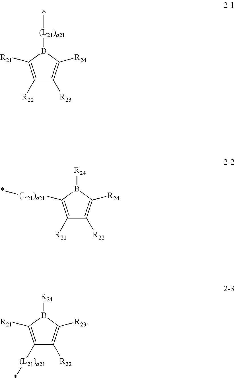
C1([R22])=C([R21])B([(L21)a21]*)C([R24])=C1[R23].C1([R21])=C([(L21)a21]*)B([R24])C([R24])=C1[R22].C1([(L21)a21]*)=C([R21])B([R24])C([R23])=C1[R22]
